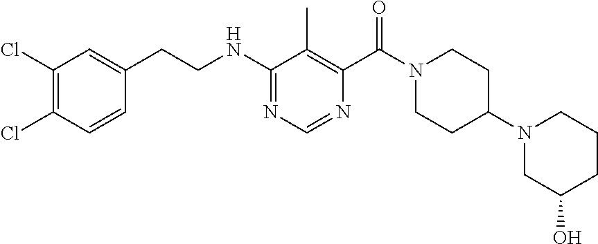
C1(Cl)=C(Cl)C=CC(CCNC2=NC=NC(C(N3CCC(N4CC(O)CCC4)CC3)=O)=C2C)=C1
